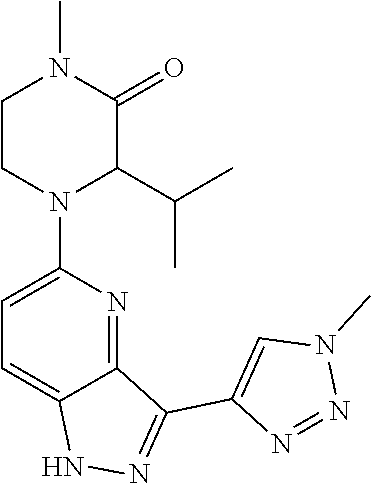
N1N=C(C2=CN(C)N=N2)C2=NC(N3C(C(C)C)C(=O)N(C)CC3)=CC=C12
